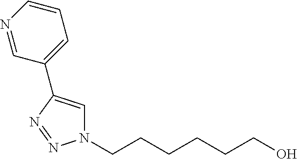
C(CCCCCO)N1C=C(C2=CC=CN=C2)N=N1
